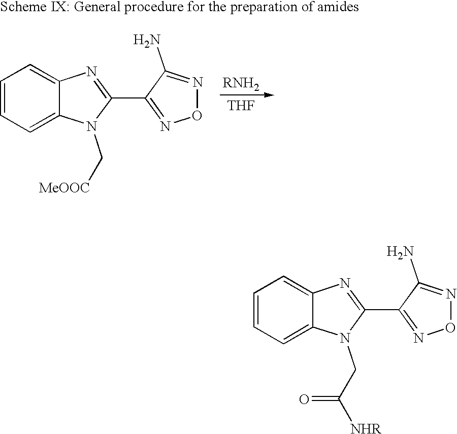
C1=CC=C2C(=C1)N=C(C1=NON=C1N)N2CC([NHR])=O.C1=CC=C2C(=C1)N=C(C1=NON=C1N)N2C[MeOOC].[RNH2].[THF]
